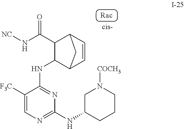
C1=CC2C(C(N[NC])=O)C(NC3=NC(NC4CN([COCH3])CCC4)=NC=C3[F3C])C1C2
